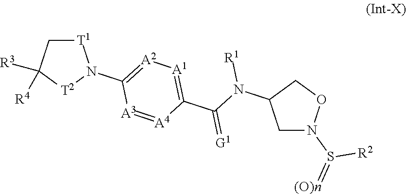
C1N(S([R2])=[(O)n])OCC1N(C(C1=[A1][A2]=C(N2[T1]CC([R3])([R4])[T2]2)[A3]=[A4]1)=[G1])[R1]
